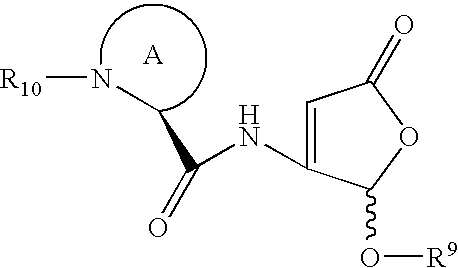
C(C(NC1=CC(=O)OC1O[R9])=O)N[R10]
